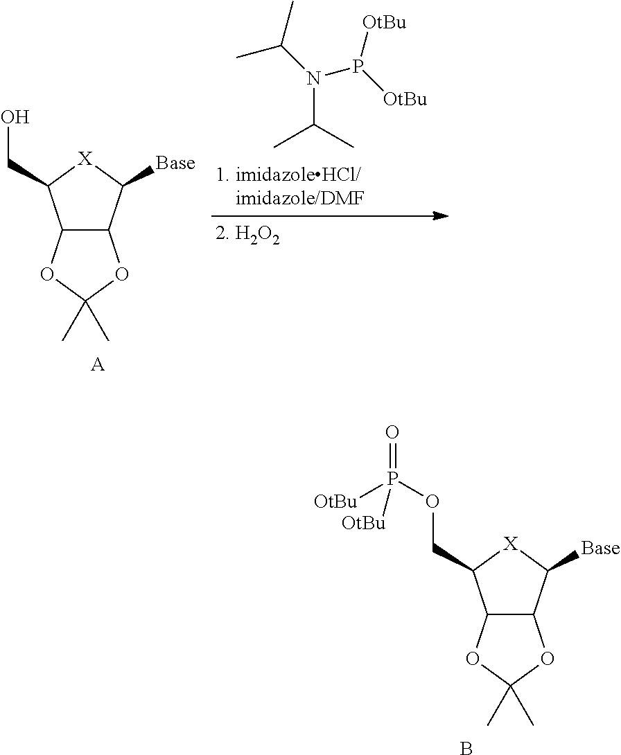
C12C(C([Base])[X]C1COP(=O)([OtBu])[OtBu])OC(C)(C)O2.B.C12C(C([Base])[X]C1CO)OC(C)(C)O2.[A].C(N(C(C)C)P([OtBu])[OtBu])(C)C
